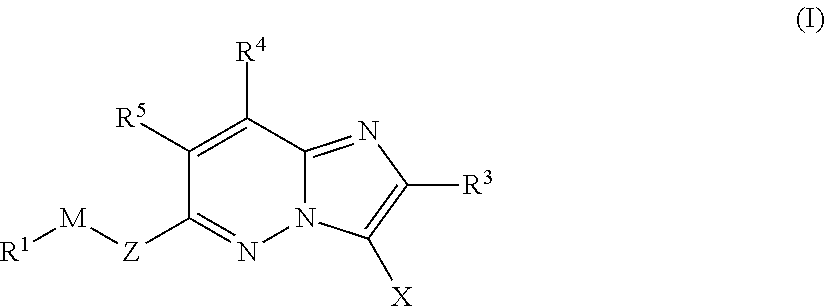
C1([R5])=C([R4])C2=NC([R3])=C([X])N2N=C1[Z][M][R1]
